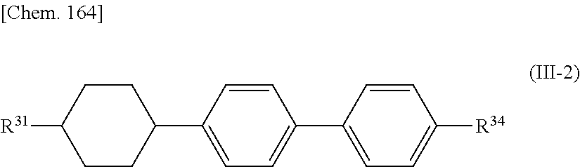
C1CC(C2=CC=C(C3=CC=C([R34])C=C3)C=C2)CCC1[R31]
